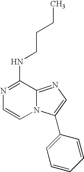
N1=C(NCCCC)C2=NC=C(C3=CC=CC=C3)N2C=C1
